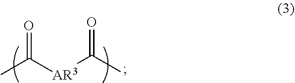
CC([AR3]C(C)=O)=O
